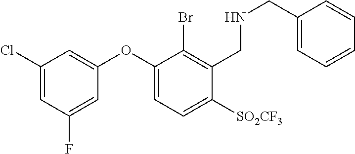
C1(Cl)=CC(F)=CC(OC2=CC=C([SO2CF3])C(CNCC3=CC=CC=C3)=C2Br)=C1
